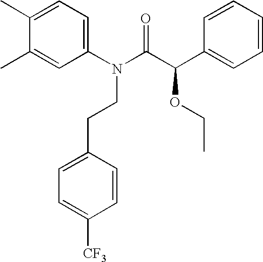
C1(C)=CC=C(N(C(C(C2=CC=CC=C2)OCC)=O)CCC2=CC=C([CF3])C=C2)C=C1C
